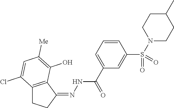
C12=C(C(=NNC(C3=CC=CC(S(N4CCC(C)CC4)(=O)=O)=C3)=O)CC1)C(O)=C([Me])C=C2Cl
